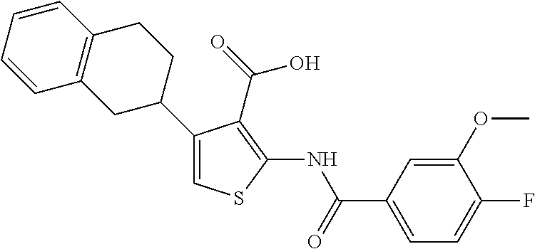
C1(C2CCC3=C(C2)C=CC=C3)=CSC(NC(C2=CC=C(F)C(OC)=C2)=O)=C1C(=O)O
